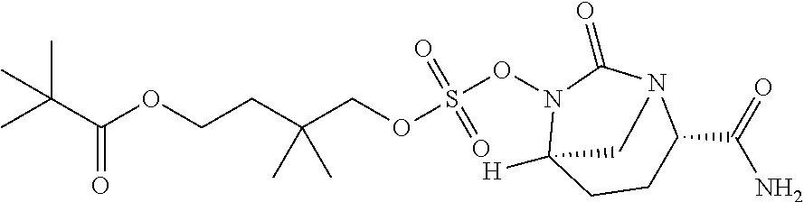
CC(C(OCCC(COS(ON1C2([H])CCC(C(=O)N)N(C1=O)C2)(=O)=O)(C)C)=O)(C)C
